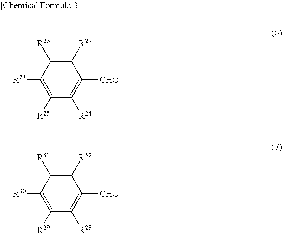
C1([R27])=C([R26])C([R23])=C([R25])C([R24])=C1[CHO].C1([R32])=C([R31])C([R30])=C([R29])C([R28])=C1[CHO]
